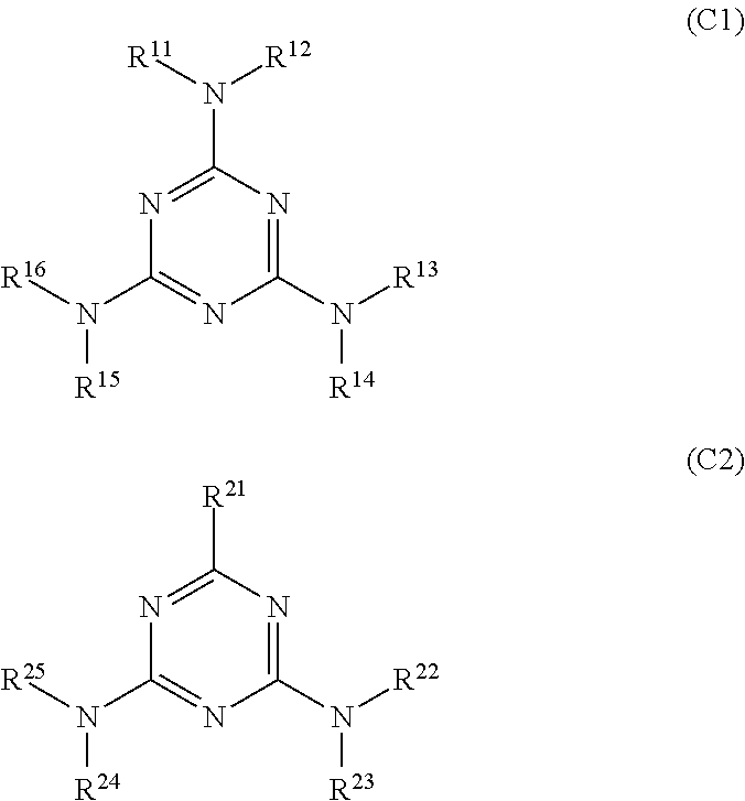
C1(N([R13])[R14])=NC(N([R11])[R12])=NC(N([R16])[R15])=N1.C1(N([R22])[R23])=NC([R21])=NC(N([R25])[R24])=N1
